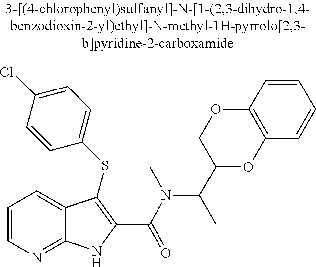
N(C(C1OC2=C(OC1)C=CC=C2)C)(C(C1=C(SC2=CC=C(Cl)C=C2)C2=CC=CN=C2N1)=O)C
